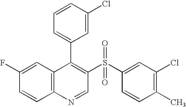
C12=C(C=C(F)C=C1)C(C1=CC=CC(Cl)=C1)=C(S(C1=CC(Cl)=C(C)C=C1)(=O)=O)C=N2
